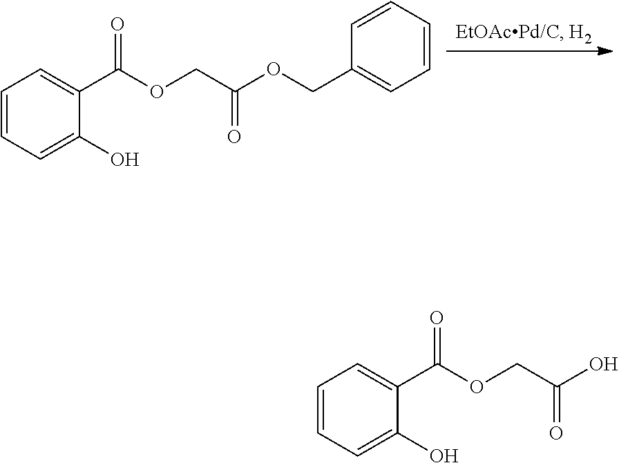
C1=CC=C(O)C(C(OCC(OCC2=CC=CC=C2)=O)=O)=C1.C1=CC=C(O)C(C(OCC(O)=O)=O)=C1
